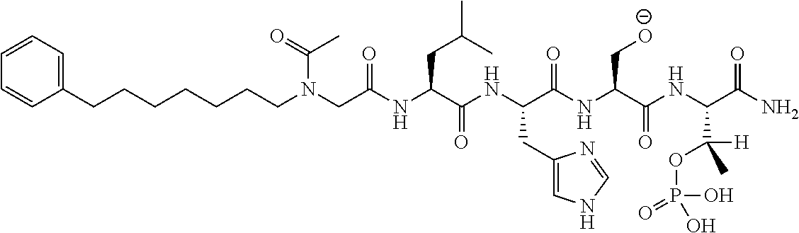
N(CC(NC(C(NC(C(NC(C(NC(C(N)=O)C([H])(C)OP(O)(O)=O)=O)C[O-])=O)CC1=CNC=N1)=O)CC(C)C)=O)(CCCCCCCC1=CC=CC=C1)C(=O)C
